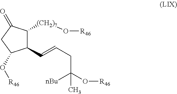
C1(C=CCC(O[R46])([nBu])C)C([(CH2)7]O[R46])C(=O)CC1O[R46]
